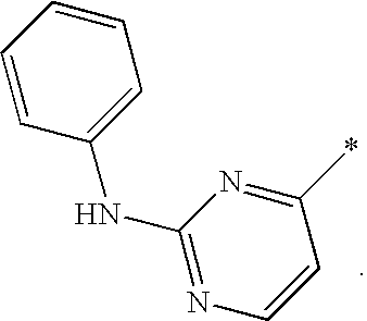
C1(NC2=CC=CC=C2)=NC=CC(*)=N1
